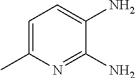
C1=C(C)N=C(N)C(N)=C1
